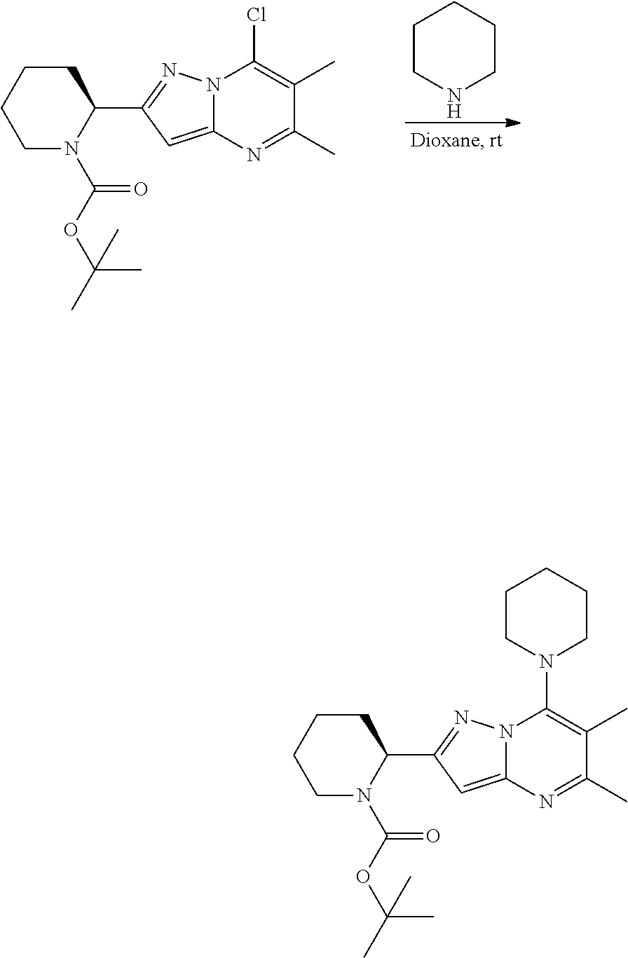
C1N(C(OC(C)(C)C)=O)C(C2=NN3C(=C2)N=C(C)C(C)=C3N2CCCCC2)CCC1.C1N(C(OC(C)(C)C)=O)C(C2=NN3C(=C2)N=C(C)C(C)=C3Cl)CCC1.C1CNCCC1
